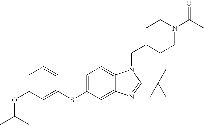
C1=C(SC2=CC(OC(C)C)=CC=C2)C=C2C(=C1)N(CC1CCN(C(=O)C)CC1)C(C(C)(C)C)=N2
